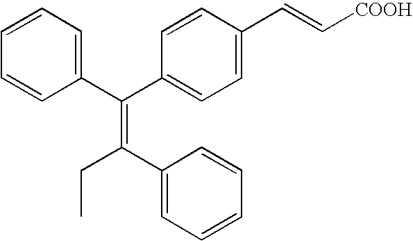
C(=C(C1=CC=CC=C1)CC)(C1=CC=CC=C1)C1=CC=C(C=C[COOH])C=C1
